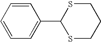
C1=CC=C(C2SCCCS2)C=C1
